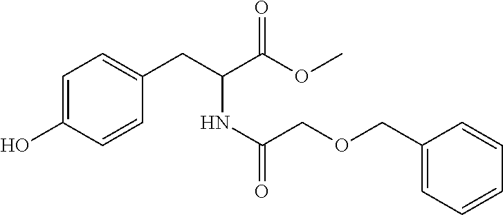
OC1=CC=C(CC(C(OC)=O)NC(=O)COCC2=CC=CC=C2)C=C1
